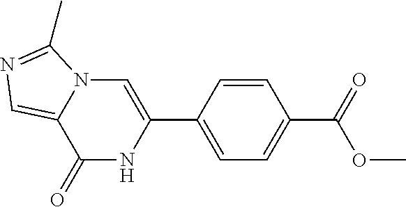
C1(=O)NC(C2=CC=C(C(=O)OC)C=C2)=CN2C1=CN=C2C
